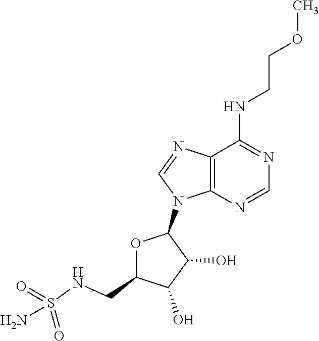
N(C1=NC=NC2=C1N=CN2C1OC(CNS(N)(=O)=O)C(O)C1O)CCOC
